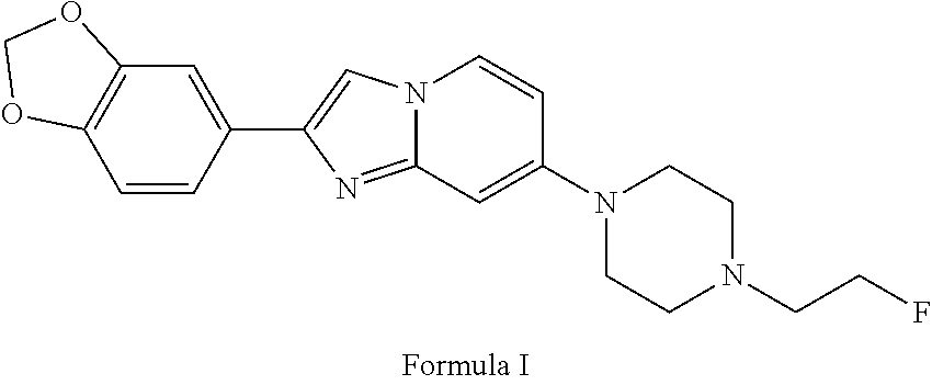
N12C(=NC(C3=CC4=C(C=C3)OCO4)=C1)C=C(N1CCN(CCF)CC1)C=C2
